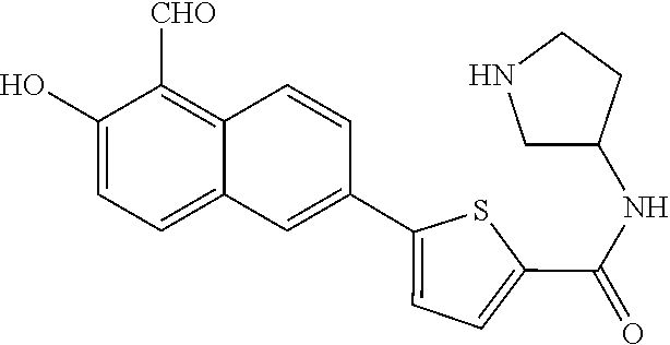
C1(O)=CC=C2C(=C1[CHO])C=CC(C1=CC=C(C(NC3CNCC3)=O)S1)=C2
